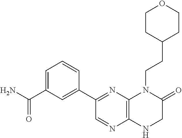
C1(C2=NC3=C(N=C2)NCC(=O)N3CCC2CCOCC2)=CC(C(N)=O)=CC=C1
